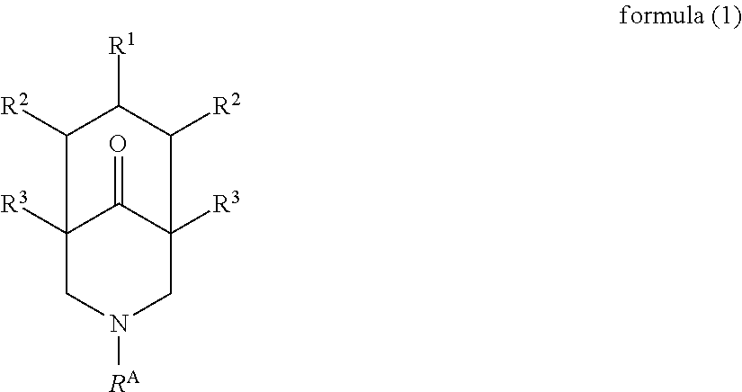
C12([R3])CN([RA])CC([R3])(C1=O)C([R2])C([R1])C2[R2]
